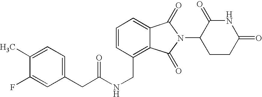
C1=CC(CNC(CC2=CC=C(C)C(F)=C2)=O)=C2C(=C1)C(=O)N(C1CCC(=O)NC1=O)C2=O
